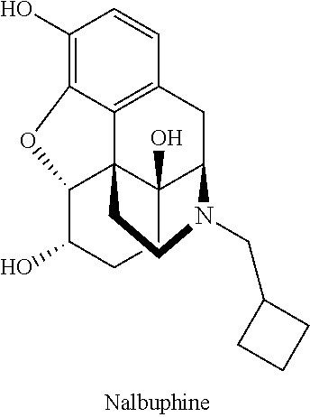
C1(O)=C2C3=C(C=C1)CC1C4(O)C3(C(O2)C(O)CC4)CCN1CC1CCC1
